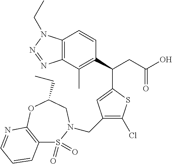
C12=C(C(C)=C(C(CC(O)=O)C3=CC(CN4S(=O)(=O)C5=C(OC(CC)C4)N=CC=C5)=C(Cl)S3)C=C1)N=NN2CC
